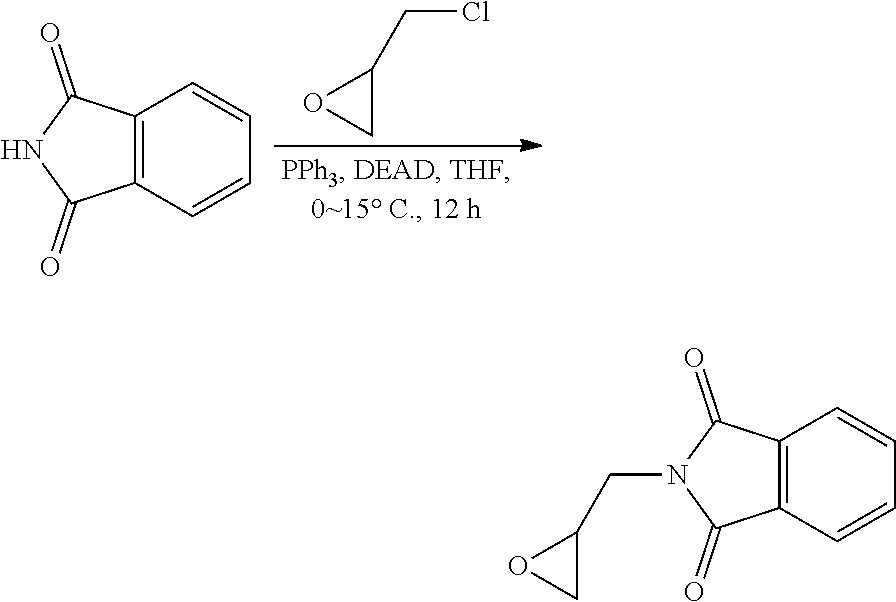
C(Cl)C1OC1.C12=C(C=CC=C1)C(=O)NC2=O.C12=C(C=CC=C1)C(=O)N(CC1OC1)C2=O
